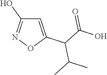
C1=C(C(C(O)=O)C(C)C)ON=C1O
